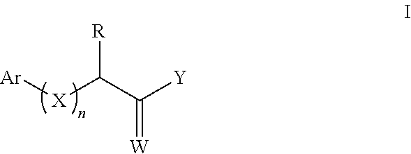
[Ar][X]C(C([Y])=[W])[R]
